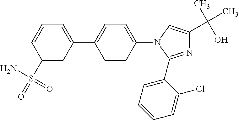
N1=C(C2=CC=CC=C2Cl)N(C2=CC=C(C3=CC=CC(S(=O)(=O)N)=C3)C=C2)C=C1C(C)(O)C
